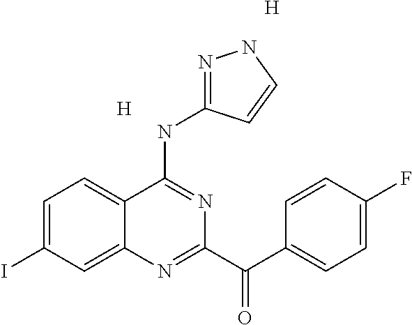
C1=C(I)C=C2C(=C1)C(NC1=NNC=C1)=NC(C(C1=CC=C(F)C=C1)=O)=N2.[H].[H]
